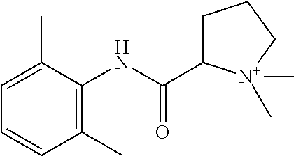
C1(C)=C(NC(C2CCC[N+]2(C)C)=O)C(C)=CC=C1
